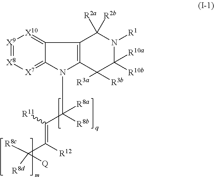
[X9]1=[X8][X7]=C2C(=[X10]1)C1=C(N2C([R8a])([R8b])C([R11])=C([R12])C([R8c])([R8d])[Q])C([R3a])([R3b])C([R10a])([R10b])N([R1])C1([R2a])[R2b]
